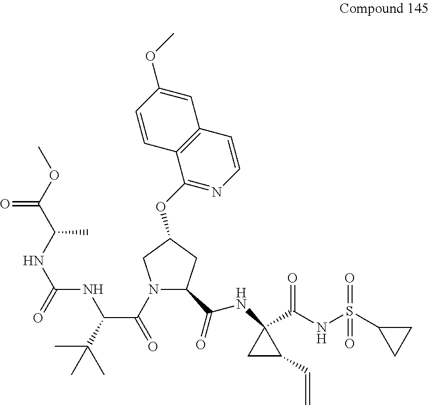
N1(C(=O)C(C(C)(C)C)NC(NC(C(OC)=O)C)=O)C(C(=O)NC2(C(NS(C3CC3)(=O)=O)=O)CC2C=C)CC(OC2=NC=CC3=C2C=CC(OC)=C3)C1
